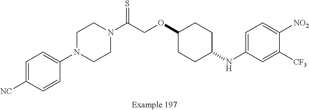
C1=C([NC])C=CC(N2CCN(C(COC3CCC(NC4=CC=C([NO2])C([CF3])=C4)CC3)=S)CC2)=C1
